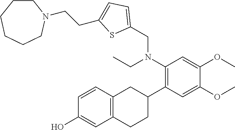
C1(CN(C2=C(C3CC4=C(CC3)C=C(O)C=C4)C=C(OC)C(OC)=C2)CC)=CC=C(CCN2CCCCCC2)S1
